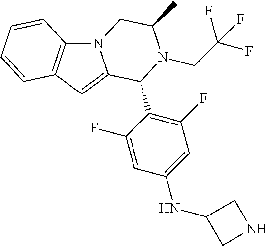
C12=C(C=C3N1CC(C)N(CC(F)(F)F)C3C1=C(F)C=C(NC3CNC3)C=C1F)C=CC=C2
